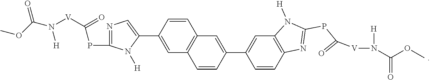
O=C(PC1=NC=C(C2=CC3=C(C=C2)C=C(C2=CC4=C(N=C(PC(=O)[V]N([H])C(OC)=O)N4[H])C=C2)C=C3)N1[H])[V]N(C(OC)=O)[H]
